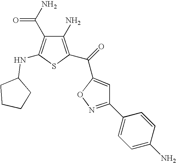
C1(N)=C(C(C2=CC(C3=CC=C(N)C=C3)=NO2)=O)SC(NC2CCCC2)=C1C(N)=O
